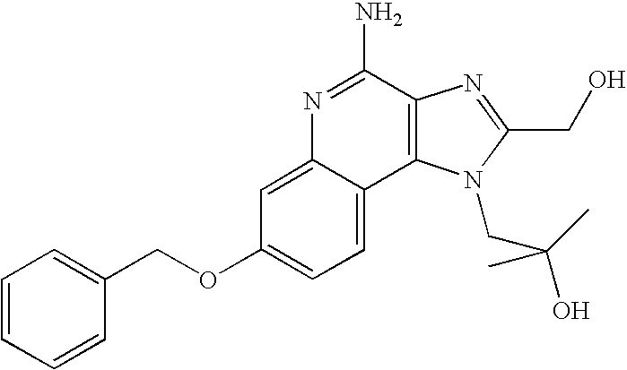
C1=C2C(=CC=C1OCC1=CC=CC=C1)C1=C(C(N)=N2)N=C(CO)N1CC(O)(C)C
